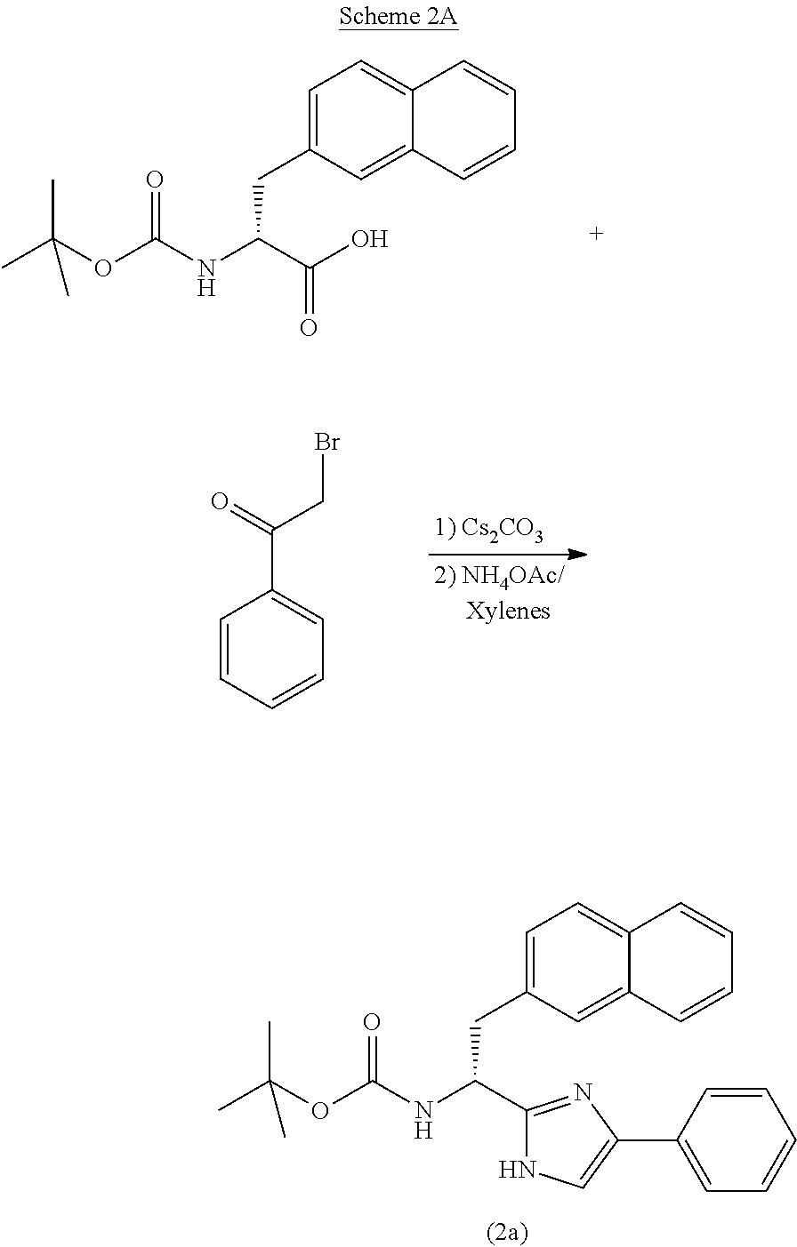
C(C(NC(=O)OC(C)(C)C)C1=NC(C2=CC=CC=C2)=CN1)C1=CC=C2C(=C1)C=CC=C2.C(C(NC(=O)OC(C)(C)C)C(=O)O)C1=CC=C2C(=C1)C=CC=C2.C1=CC=CC=C1C(CBr)=O
